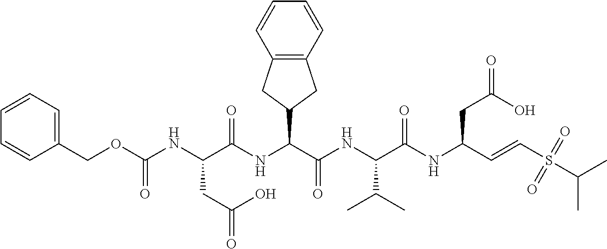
C1=CC=CC(COC(NC(C(NC(C(NC(C(NC(C=CS(C(C)C)(=O)=O)CC(O)=O)=O)C(C)C)=O)C2CC3=C(C2)C=CC=C3)=O)CC(O)=O)=O)=C1
